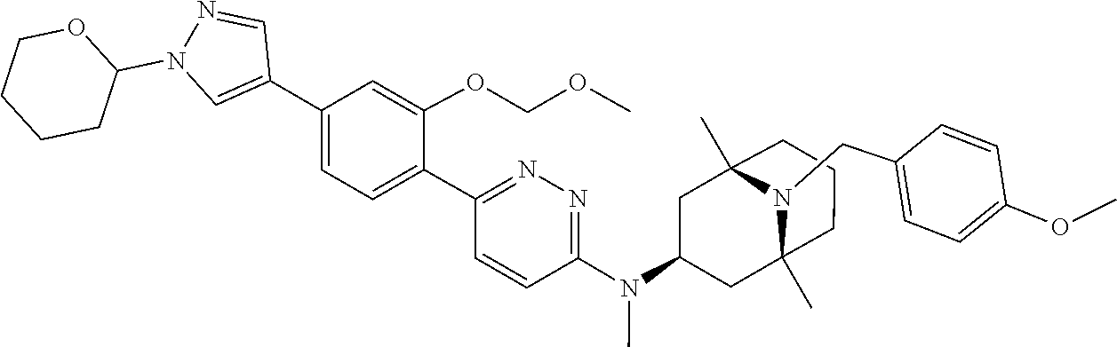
N(C)(C1=NN=C(C2=CC=C(C3=CN(C4OCCCC4)N=C3)C=C2OCOC)C=C1)C1CC2(C)N(CC3=CC=C(OC)C=C3)C(C)(C1)CCC2
